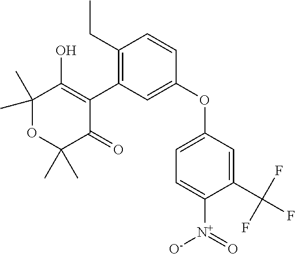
C1(C)(C)OC(C)(C)C(=O)C(C2=C(CC)C=CC(OC3=CC=C([N+](=O)[O-])C(C(F)(F)F)=C3)=C2)=C1O
